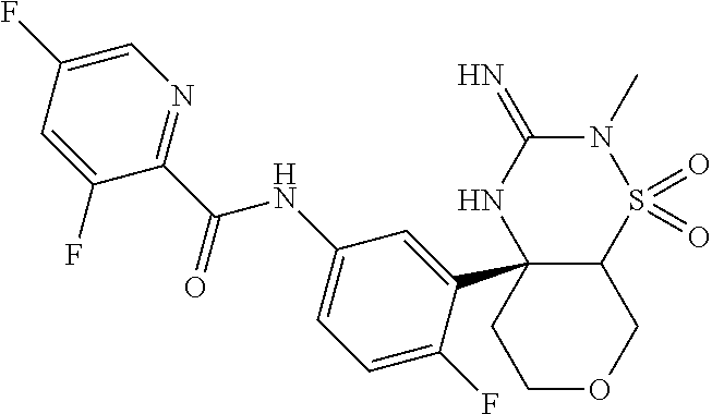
C12S(=O)(=O)N(C)C(=N)NC1(C1=CC(NC(C3=NC=C(F)C=C3F)=O)=CC=C1F)CCOC2
